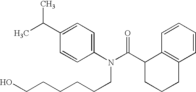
C1=CC=CC2=C1C(C(N(C1=CC=C(C(C)C)C=C1)CCCCCCO)=O)CCC2
